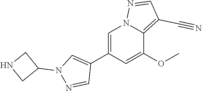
C1(C2=CN3C(=C(C#N)C=N3)C(OC)=C2)=CN(C2CNC2)N=C1
